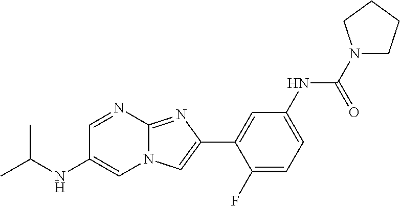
C1=NC2=NC(C3=CC(NC(N4CCCC4)=O)=CC=C3F)=CN2C=C1NC(C)C
